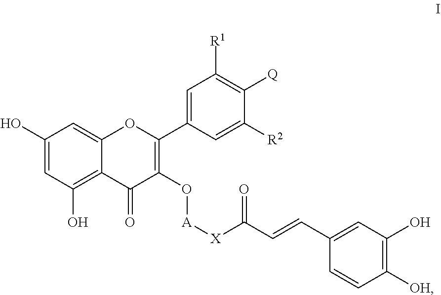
C1(O)=CC(O)=C2C(=C1)OC(C1=CC([R1])=C([Q])C([R2])=C1)=C(O[A][X]C(=O)C=CC1=CC(O)=C([OH])C=C1)C2=O
